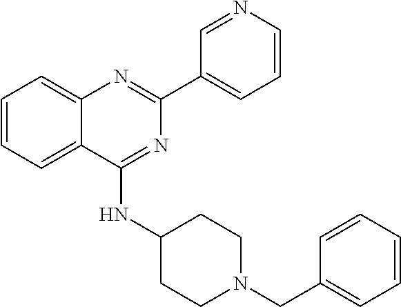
C1=CC=C2C(=C1)N=C(C1=CC=CN=C1)N=C2NC1CCN(CC2=CC=CC=C2)CC1
